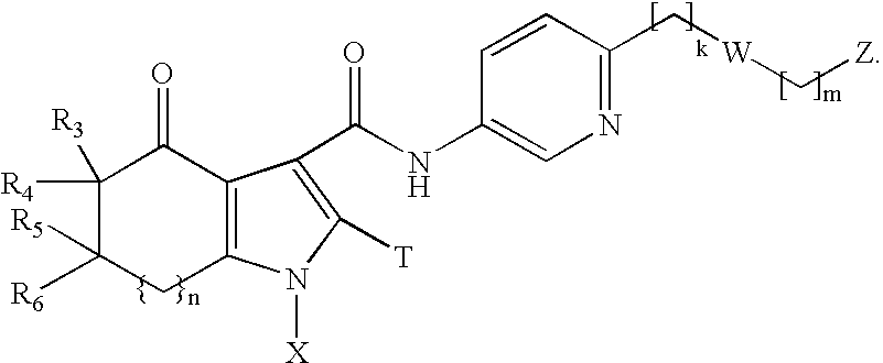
C12=C(C(C(=O)NC3=CN=C(C[W]C[Z])C=C3)=C([T])N1[X])C(=O)C([R4])([R3])C([R6])([R5])C2
